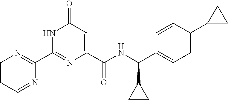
N1C(C2=NC=CC=N2)=NC(C(NC(C2=CC=C(C3CC3)C=C2)C2CC2)=O)=CC1=O
